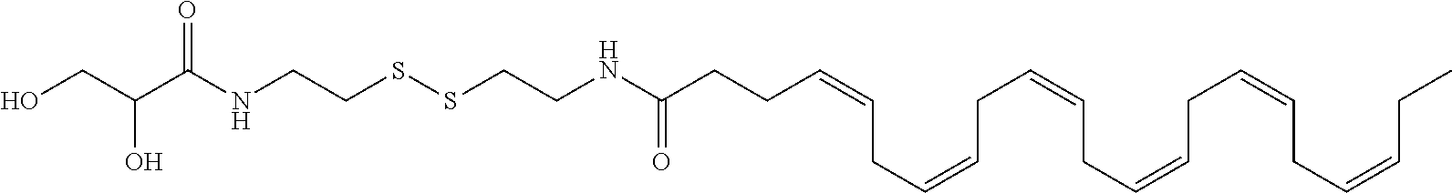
C(C(NCCSSCCNC(CCC=CCC=CCC=CCC=CCC=CCC=CCC)=O)=O)(CO)O
